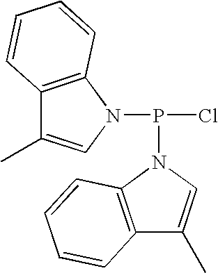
C12=C(N(P(Cl)N3C=C(C)C4=C3C=CC=C4)C=C1C)C=CC=C2
